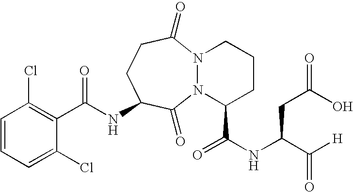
C1(C(NC2CCC(=O)N3N(C2=O)C(C(NC(C([H])=O)CC(O)=O)=O)CCC3)=O)=C(Cl)C=CC=C1Cl
